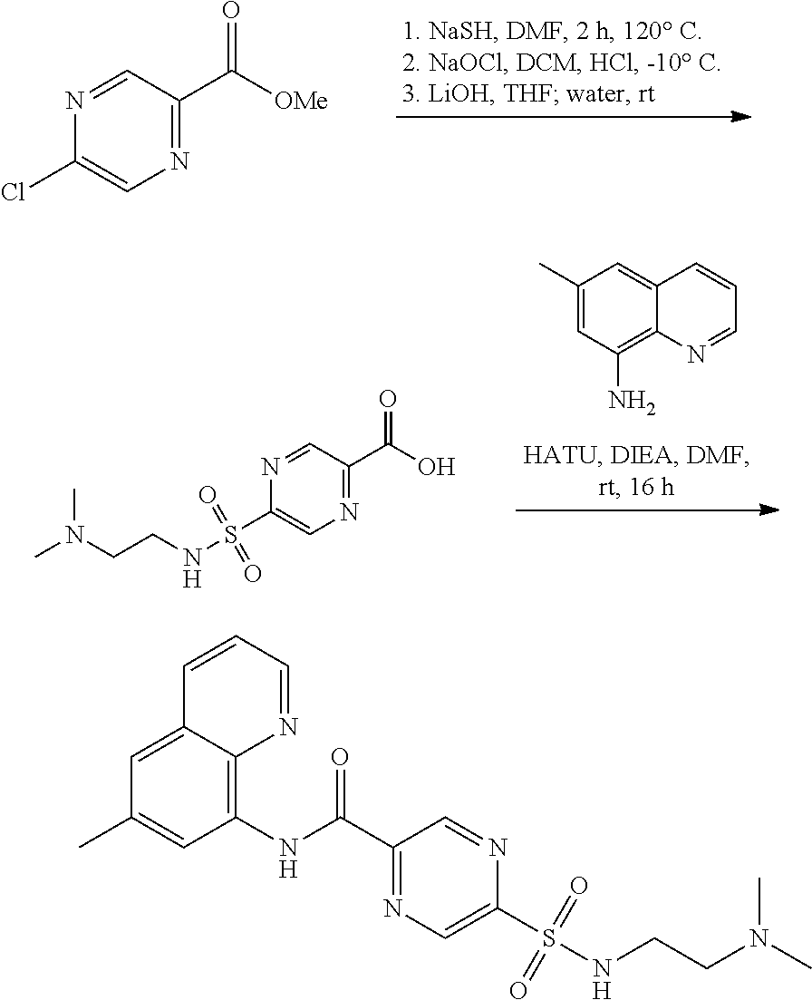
N1=C(C([OMe])=O)C=NC(Cl)=C1.C1(C)=CC(N)=C2C(=C1)C=CC=N2.CN(CCNS(C1=CN=C(C(O)=O)C=N1)(=O)=O)C.CN(CCNS(C1=CN=C(C(NC2=C3C(=CC(C)=C2)C=CC=N3)=O)C=N1)(=O)=O)C
